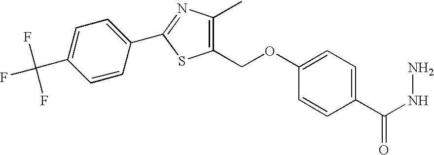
C1(C(NN)=O)=CC=C(OCC2=C(C)N=C(C3=CC=C(C(F)(F)F)C=C3)S2)C=C1
